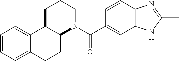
C12=CC=CC=C1CCC1C2CCCN1C(=O)C1=CC2=C(C=C1)N=C(C)N2
